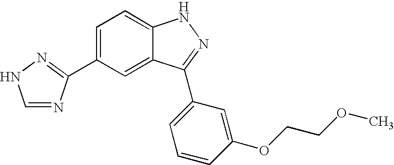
C1=C(C2=NNC=N2)C=C2C(=C1)NN=C2C1=CC=CC(OCCOC)=C1
